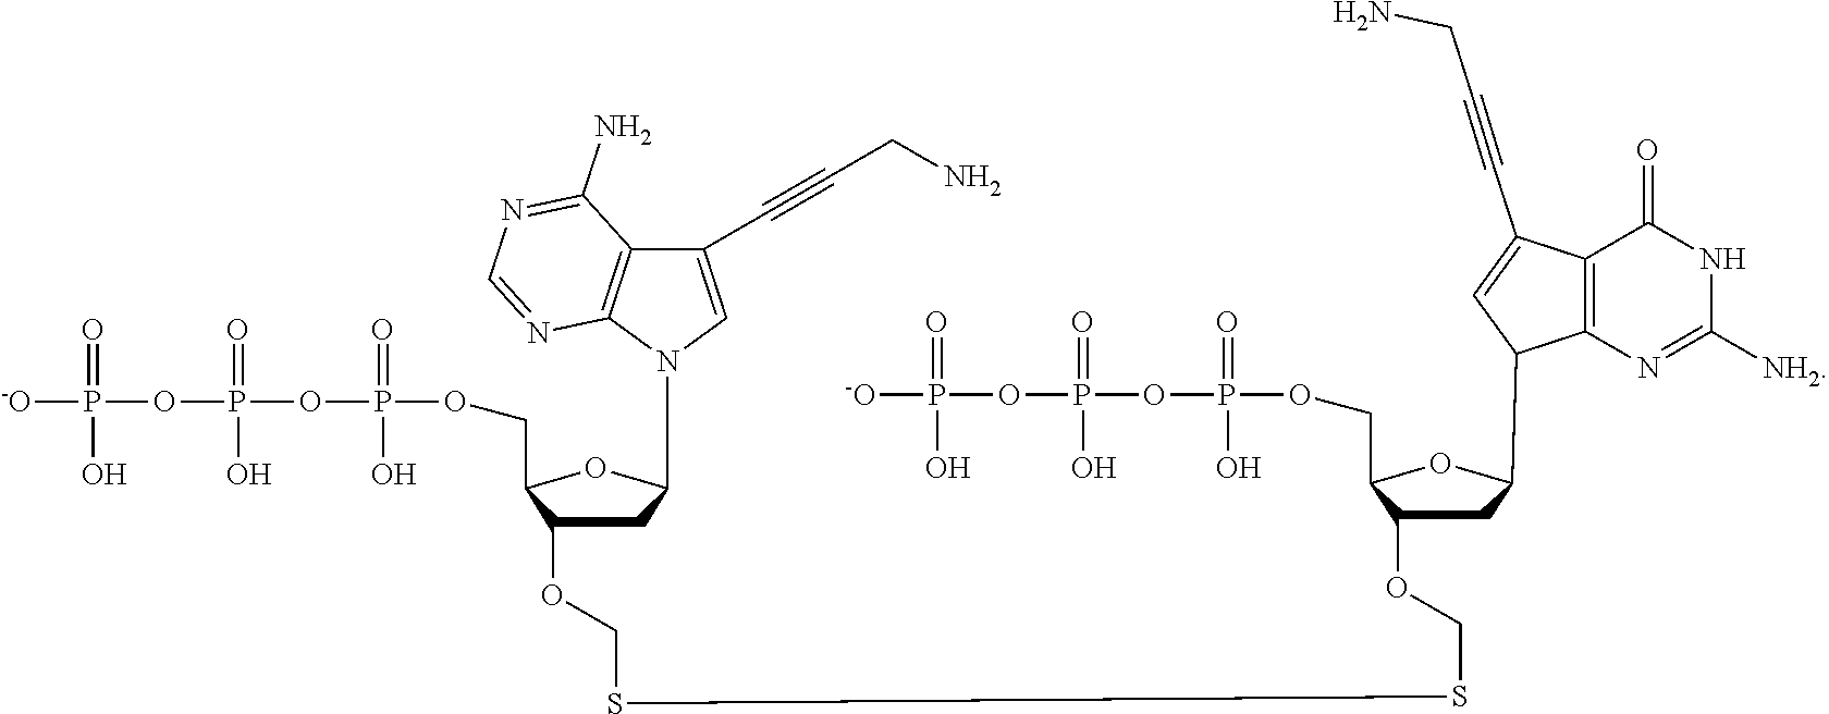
[-O]P(OP(OP(OCC1C(OCSSCOC2CC(C3C4=C(C(C#CCN)=C3)C(=O)NC([NH2])=N4)OC2COP(OP(OP([-O])(=O)O)(=O)O)(=O)O)CC(N2C=C(C#CCN)C3=C2N=CN=C3N)O1)(=O)O)(=O)O)(=O)O
